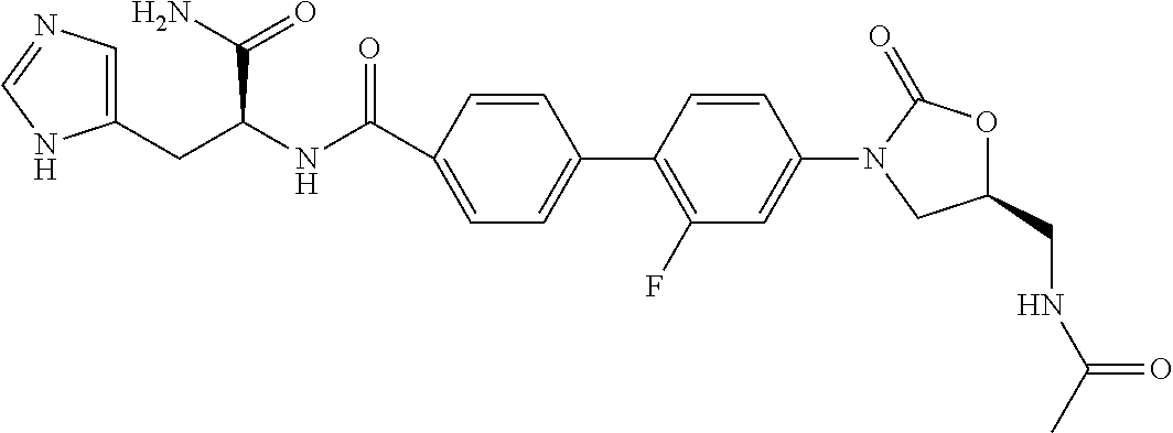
C1=C(C(NC(CC2=CN=CN2)C(=O)N)=O)C=CC(C2=C(F)C=C(N3CC(CNC(C)=O)OC3=O)C=C2)=C1
